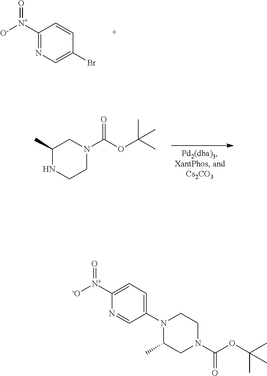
C1(Br)=CN=C([N+](=O)[O-])C=C1.C1C(C)NCCN1C(=O)OC(C)(C)C.C1C(C)N(C2=CC=C([N+](=O)[-O])N=C2)CCN1C(=O)OC(C)(C)C
